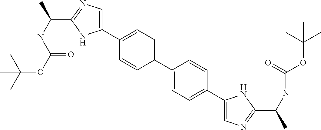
C1(C(N(C(OC(C)(C)C)=O)C)C)=NC=C(C2=CC=C(C3=CC=C(C4=CN=C(C(N(C)C(OC(C)(C)C)=O)C)N4)C=C3)C=C2)N1
